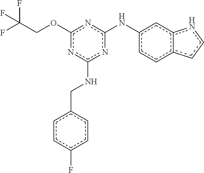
FC(COc1nc(Nc2ccc3c(c2)ncc3)nc(NCc2ccc(F)cc2)n1)(F)F
